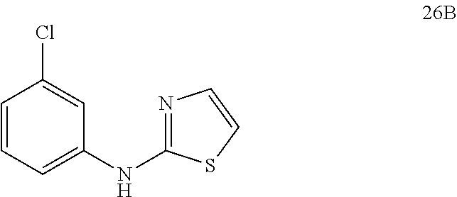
C1=CC=C(NC2=NC=CS2)C=C1Cl
